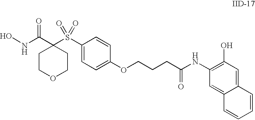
ONC(C1(S(=O)(=O)C2=CC=C(OCCCC(NC3=C(O)C=C4C(=C3)C=CC=C4)=O)C=C2)CCOCC1)=O
